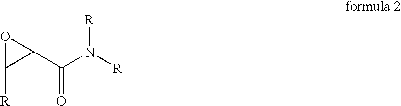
O1C([R])C1C(N([R])[R])=O
